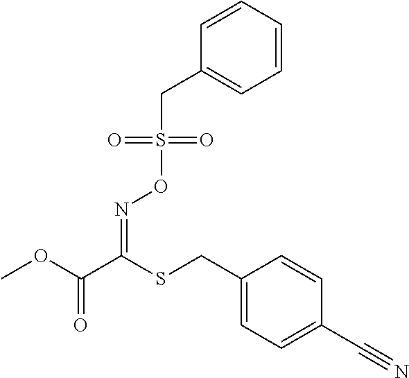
COC(C(SCC1=CC=C(C#N)C=C1)=NOS(CC1=CC=CC=C1)(=O)=O)=O
